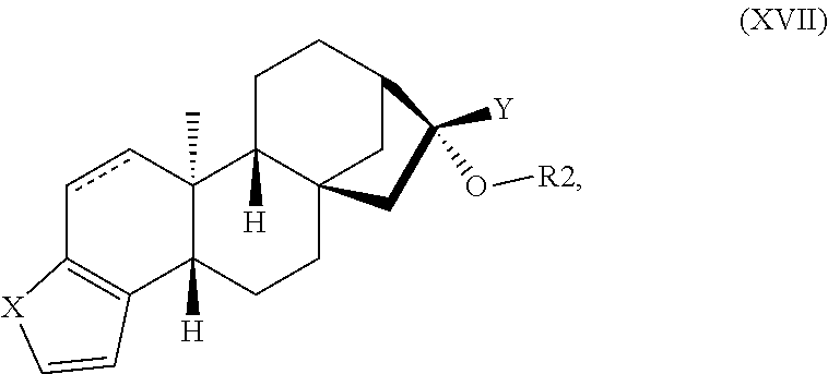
c1cC2(C)C([H])(C3=C1[X]C=C3)CCC13C2([H])CCC(C1)C([Y])(O[R2])C3
